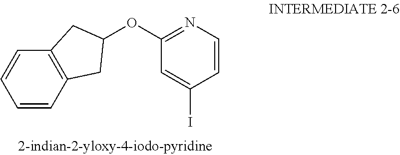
C1=C(I)C=CN=C1OC1CC2=C(C1)C=CC=C2
